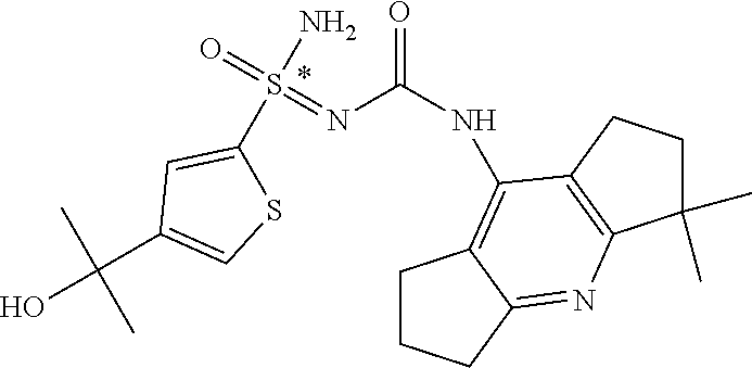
S(N)(=O)(=NC(NC1=C2C(=NC3=C1CCC3(C)C)CCC2)=O)C1=CC(C(O)(C)C)=CS1
